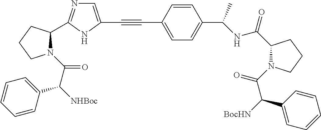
C1=C(C#CC2=CN=C(C3N(C(C([NHBoc])C4=CC=CC=C4)=O)CCC3)N2)C=CC(C(NC(=O)C2N(C(=O)C([BocHN])C3=CC=CC=C3)CCC2)C)=C1
